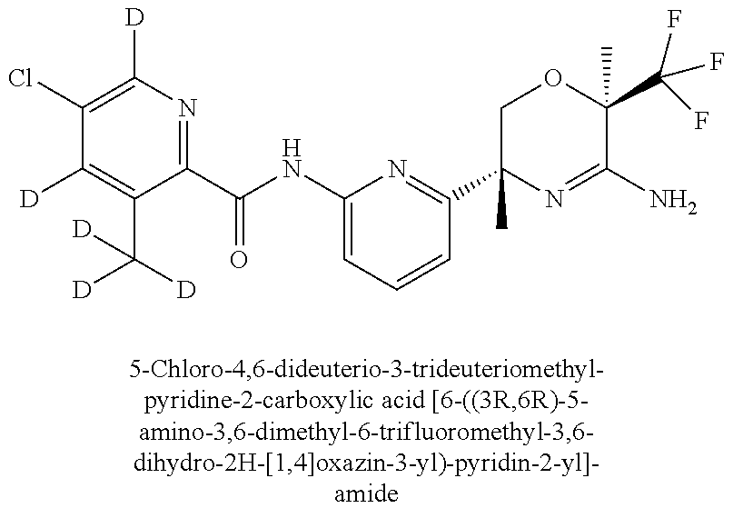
C1(Cl)=C([D])N=C(C(NC2=CC=CC(C3(C)N=C(N)C(C(F)(F)F)(C)OC3)=N2)=O)C(C([D])([D])[D])=C1[D]
